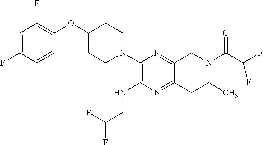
C1=C(F)C=CC(OC2CCN(C3=C(NCC(F)F)N=C4C(=N3)CN(C(=O)C(F)F)C(C)C4)CC2)=C1F
